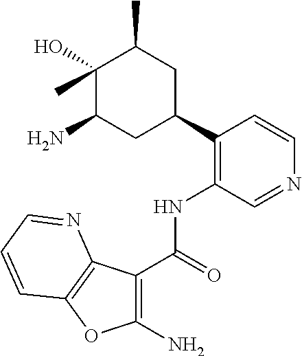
C1(C2CC(C)C(C)(O)C(N)C2)=C(NC(=O)C2=C(N)OC3=C2N=CC=C3)C=NC=C1
